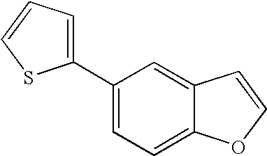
C12=CC(C3=CC=CS3)=CC=C1OC=C2
